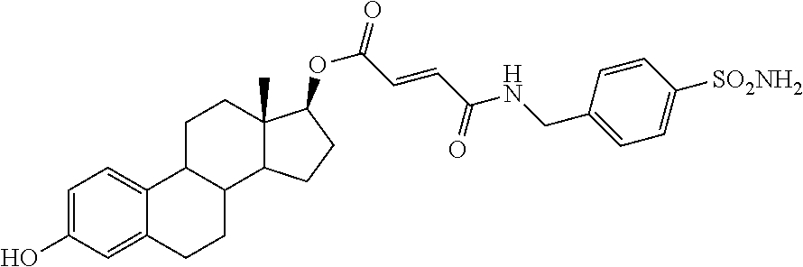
C12=CC(O)=CC=C1C1C(CC2)C2C(C)(CC1)C(OC(=O)C=CC(NCC1=CC=C([SO2NH2])C=C1)=O)CC2
